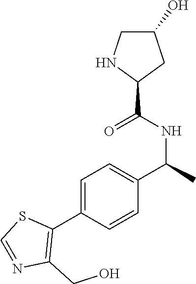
C1=C(C2=C(CO)N=CS2)C=CC(C(NC(=O)C2CC(O)CN2)C)=C1
